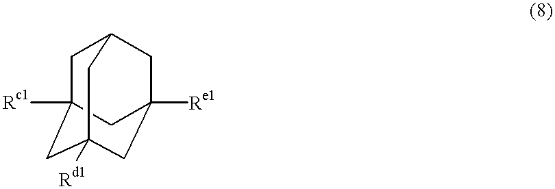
C1C2([Rc1])CC3([Rd1])CC([Re1])(CC1C3)C2
